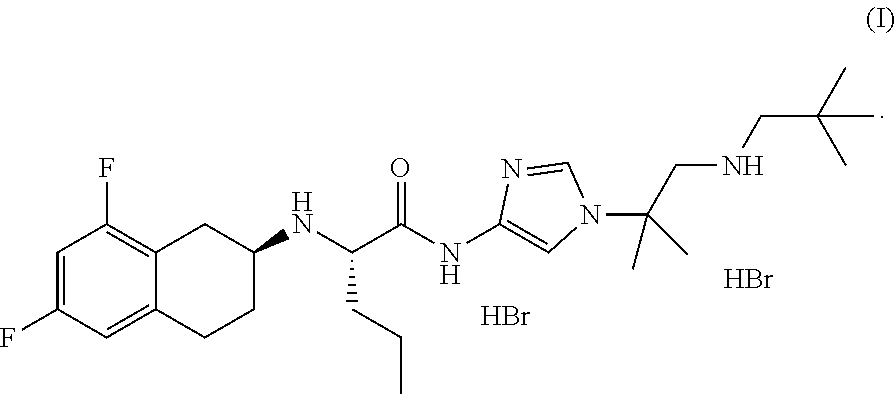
C1=C(F)C=C2C(=C1F)CC(NC(C(NC1=CN(C(CNCC(C)(C)C)(C)C)C=N1)=O)CCC)CC2.Br.Br
